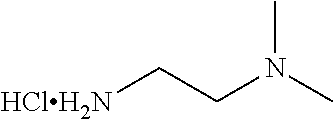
[HClH2N]CCN(C)C
